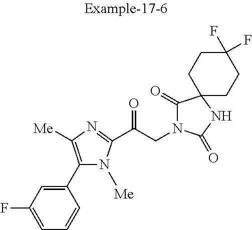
C1=C(F)C=C(C2=C([Me])N=C(C(CN3C(=O)C4(NC3=O)CCC(F)(F)CC4)=O)N2[Me])C=C1
